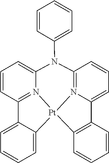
C12=N3C(=CC=C1)C1=C([Pt]34N3=C(C=CC=C3N2C2=CC=CC=C2)C2=CC=CC=C24)C=CC=C1
